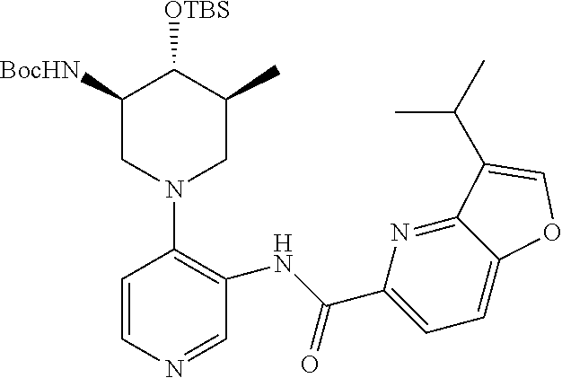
C1([BocHN])CN(C2=C(NC(C3=CC=C4C(=N3)C(C(C)C)=CO4)=O)C=NC=C2)CC(C)C1[OTBS]
